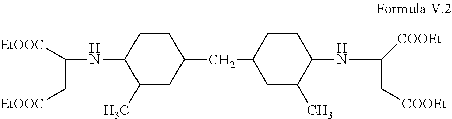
C(NC1CCC(CC2CC(C)C(NC([COOEt])C[COOEt])CC2)CC1C)([EtOOC])C[EtOOC]
